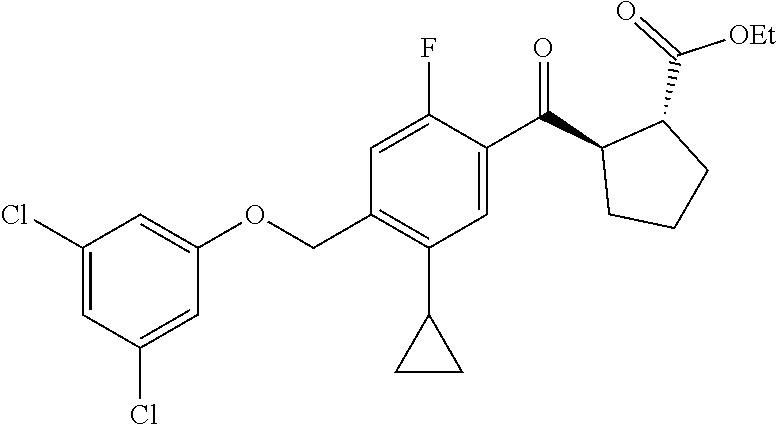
C(=O)(C1C(C(C2=CC(C3CC3)=C(COC3=CC(Cl)=CC(Cl)=C3)C=C2F)=O)CCC1)[OEt]
